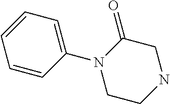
C1C(=O)N(C2=CC=CC=C2)CCN1
